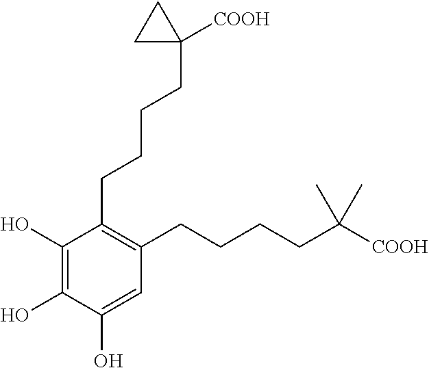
C1(O)=C(O)C(O)=CC(CCCCC([COOH])(C)C)=C1CCCCC1([COOH])CC1
